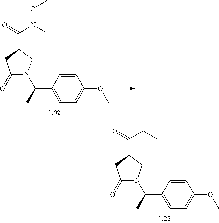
C1(=O)N(C(C)C2=CC=C(OC)C=C2)CC(C(=O)N(C)OC)C1.C1(=O)N(C(C)C2=CC=C(OC)C=C2)CC(C(CC)=O)C1
